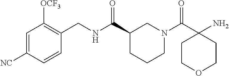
C1=C([NC])C=CC(CNC(C2CCCN(C(C3(N)CCOCC3)=O)C2)=O)=C1[OCF3]
